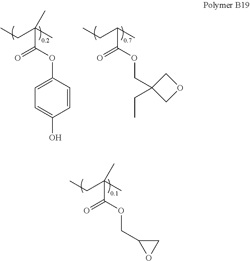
CCC(C)(C(OCC1OC1)=O)C.CCC(C)(C(OC1=CC=C(O)C=C1)=O)C.CCC(C)C(OCC1(CC)COC1)=O
